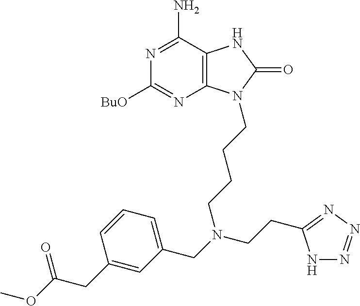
C12=C(C(N)=NC([BuO])=N1)NC(=O)N2CCCCN(CC1=CC=CC(CC(OC)=O)=C1)CCC1=NN=NN1
